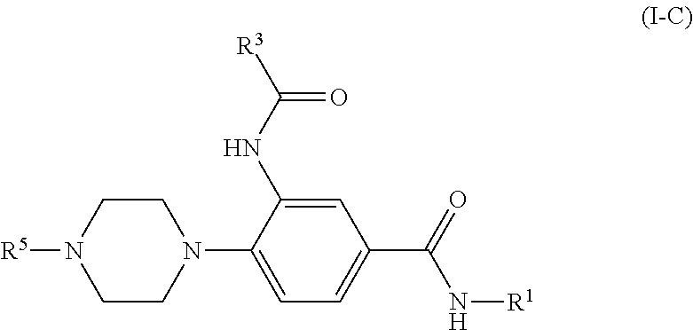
C1CN([R5])CCN1C1=CC=C(C(=O)N[R1])C=C1NC([R3])=O
